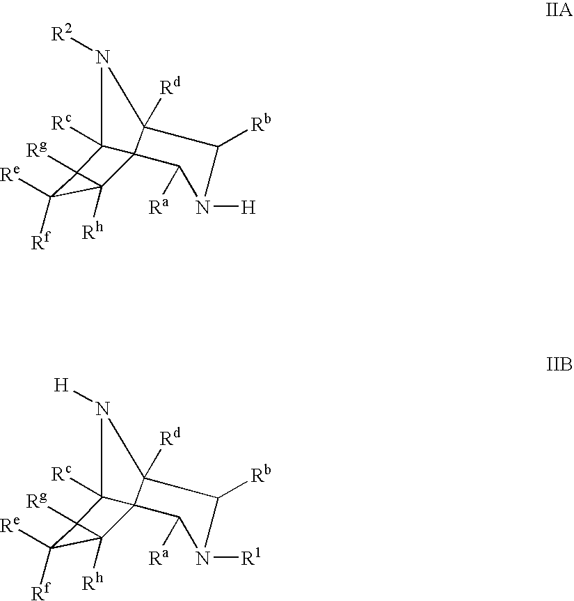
N1([R2])C2([Rc])C3(C1([Rd])C([Rb])N([H])C3[Ra])C1([Rh])C([Re])([Rf])C21[Rg].N1([H])C2([Rc])C3(C1([Rd])C([Rb])N([R1])C3[Ra])C1([Rh])C([Re])([Rf])C21[Rg]
